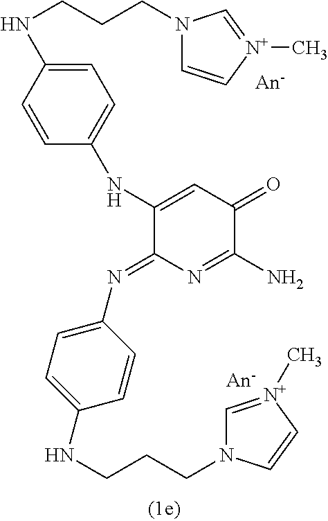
C1=C(NCCCN2C=C[N+](C)=C2)C=CC(NC2=CC(=O)C(N)=NC2=NC2=CC=C(NCCCN3C=[N+](C)C=C3)C=C2)=C1
